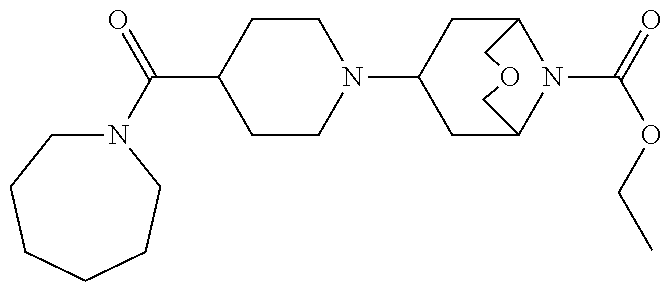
C1CN(C2CC3N(C(=O)OCC)C(C2)COC3)CCC1C(=O)N1CCCCCC1
